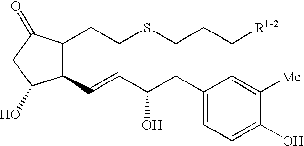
C1(C=CC(CC2=CC=C(O)C([Me])=C2)O)C(CCSCCC[R1-2])C(=O)CC1O
